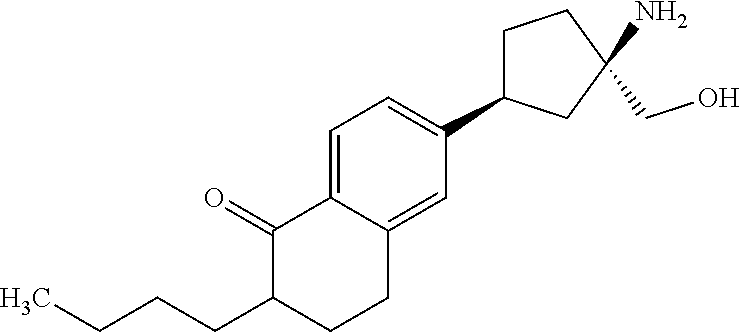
C1(CCCC)CCC2=CC(C3CCC(CO)(N)C3)=CC=C2C1=O
